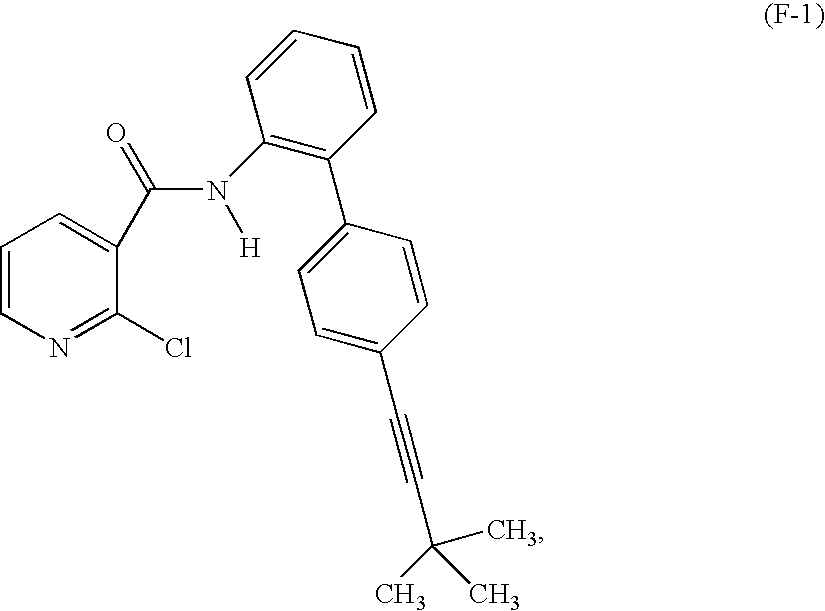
C1(N([H])C(C2=CC=CN=C2Cl)=O)=C(C2=CC=C(C#CC(C)(C)C)C=C2)C=CC=C1
